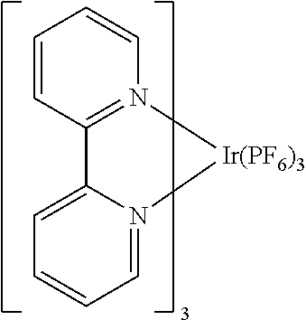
C1=CC2=N(C=C1)[Ir(PF6)3]N1=CC=CC=C12
